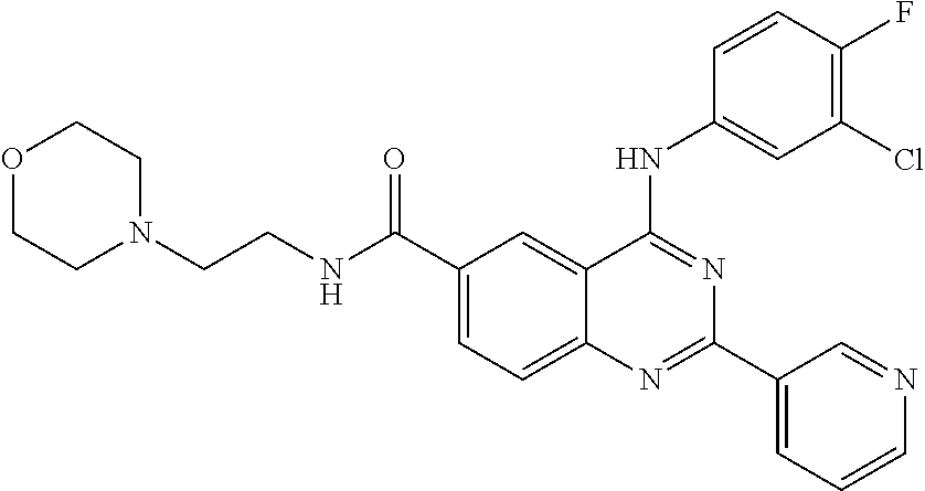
N(C1=NC(C2=CC=CN=C2)=NC2=CC=C(C(NCCN3CCOCC3)=O)C=C12)C1=CC(Cl)=C(F)C=C1
